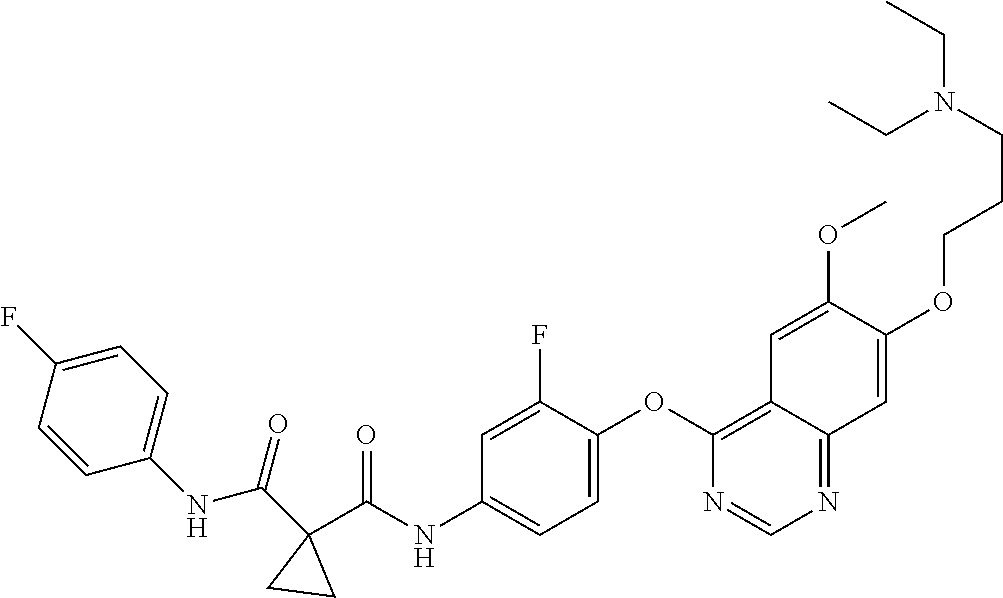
C1=CC(NC(C2(C(NC3=CC=C(OC4=C5C(=NC=N4)C=C(OCCCN(CC)CC)C(OC)=C5)C(F)=C3)=O)CC2)=O)=CC=C1F
